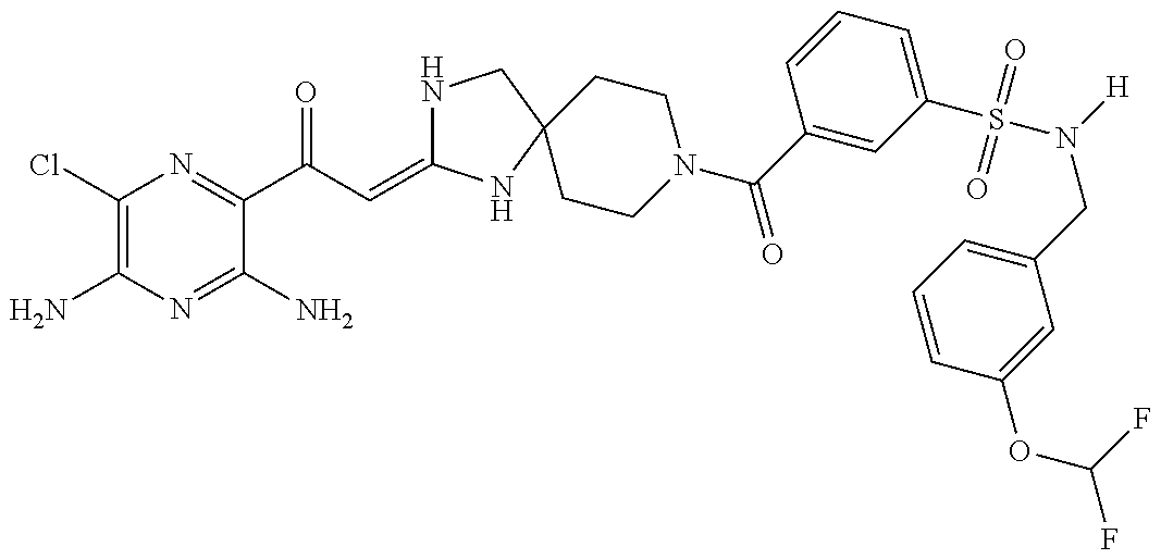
C1(Cl)=C(N)N=C(N)C(C(C=C2NCC3(N2)CCN(C(=O)C2=CC(S(=O)(=O)N([H])CC4=CC=CC(OC(F)F)=C4)=CC=C2)CC3)=O)=N1
